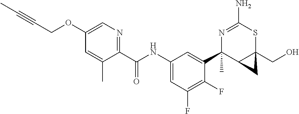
N1=C(N)SC2(CO)C(C1(C1=CC(NC(C3=NC=C(OCC#CC)C=C3C)=O)=CC(F)=C1F)C)C2
